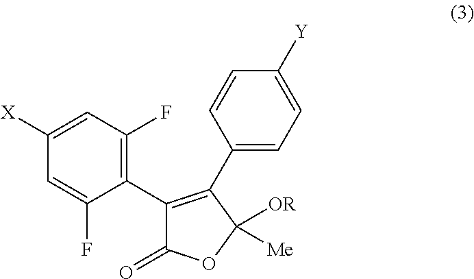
C1([X])=CC(F)=C(C2=C(C3=CC=C([Y])C=C3)C([OR])([Me])OC2=O)C(F)=C1
